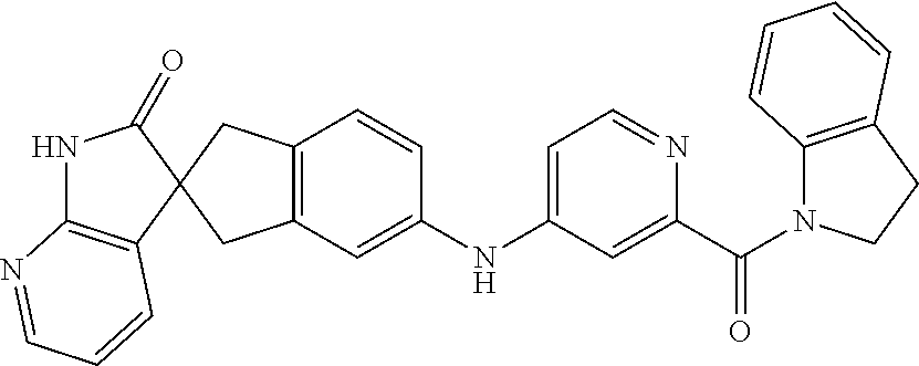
N1C2=C(C=CC=N2)C2(C1=O)CC1=C(C2)C=C(NC2=CC=NC(C(=O)N3C4=C(CC3)C=CC=C4)=C2)C=C1
